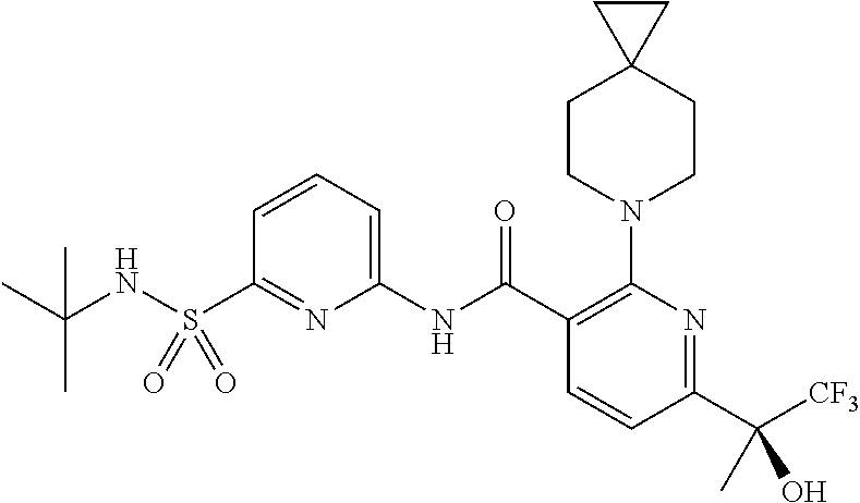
C1(NC(C2=C(N3CCC4(CC3)CC4)N=C(C([CF3])(C)O)C=C2)=O)=CC=CC(S(NC(C)(C)C)(=O)=O)=N1
